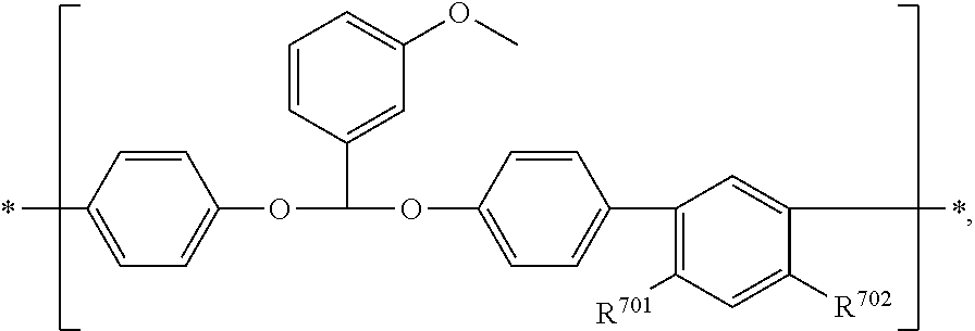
C1=CC(C)=CC=C1OC(C1=CC(OC)=CC=C1)OC1=CC=C(C2=C([R701])C=C([R702])C(C)=C2)C=C1
